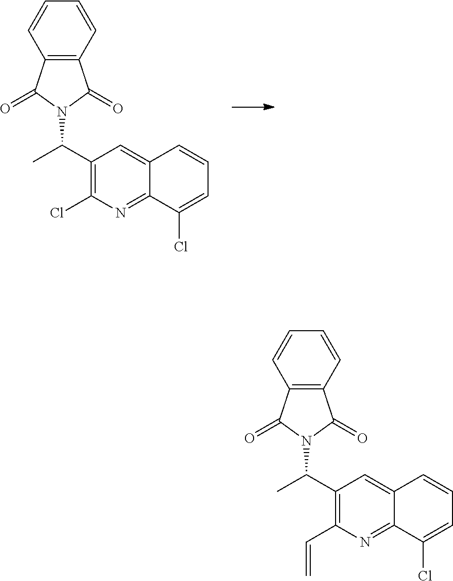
C12=NC(Cl)=C(C(C)N3C(=O)C4=C(C=CC=C4)C3=O)C=C1C=CC=C2Cl.C12=NC(C=C)=C(C(C)N3C(=O)C4=C(C=CC=C4)C3=O)C=C1C=CC=C2Cl
